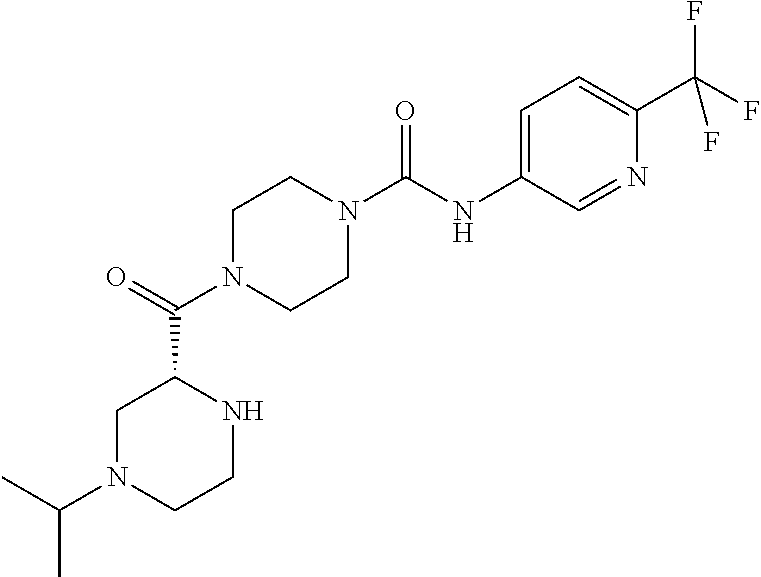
C1N(C(C2CN(C(C)C)CCN2)=O)CCN(C(NC2=CC=C(C(F)(F)F)N=C2)=O)C1
